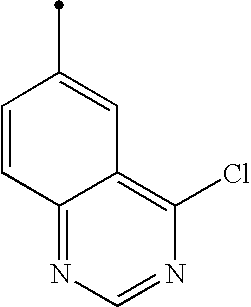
C1=C(C)C=CC2=NC=NC(Cl)=C12
